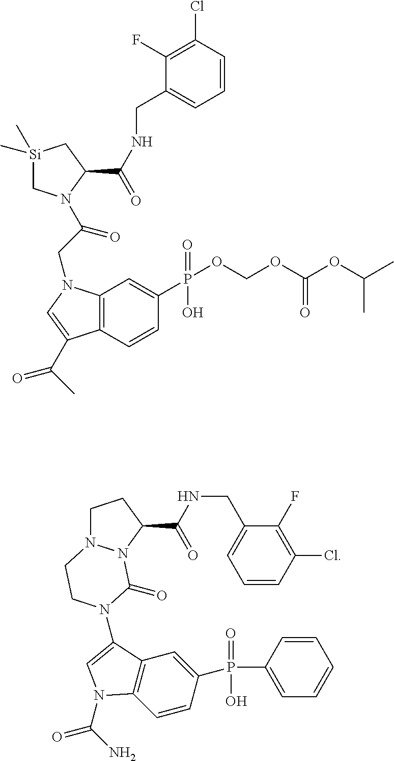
[Si]1(C)(C)CN(C(CN2C3=C(C=CC(P(=O)(O)OCOC(OC(C)C)=O)=C3)C(C(=O)C)=C2)=O)C(C(=O)NCC2=CC=CC(Cl)=C2F)C1.C1=CC(Cl)=C(F)C(CNC(=O)C2N3N(CC2)CCN(C2=CN(C(=O)N)C4=C2C=C(P(=O)(O)C2=CC=CC=C2)C=C4)C3=O)=C1
